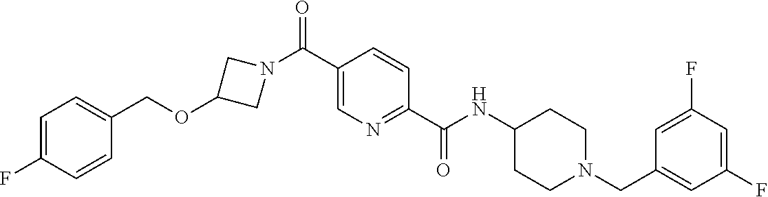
N(C(C1=NC=C(C(=O)N2CC(OCC3=CC=C(F)C=C3)C2)C=C1)=O)C1CCN(CC2=CC(F)=CC(F)=C2)CC1
